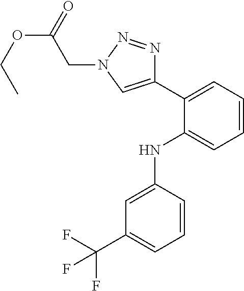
C1=C(NC2=CC=CC=C2C2=CN(CC(OCC)=O)N=N2)C=CC=C1C(F)(F)F
